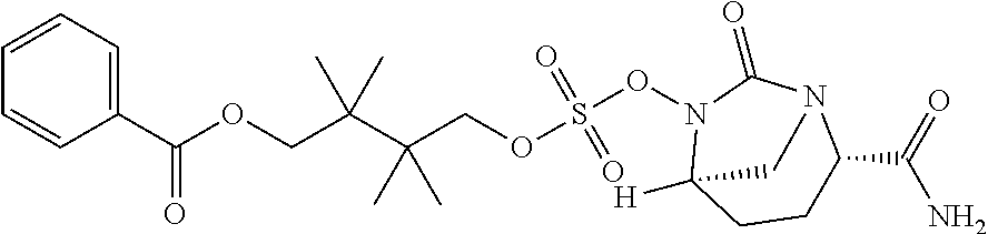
C1=CC(C(OCC(C(COS(=O)(=O)ON2C3([H])CCC(C(N)=O)N(C2=O)C3)(C)C)(C)C)=O)=CC=C1
